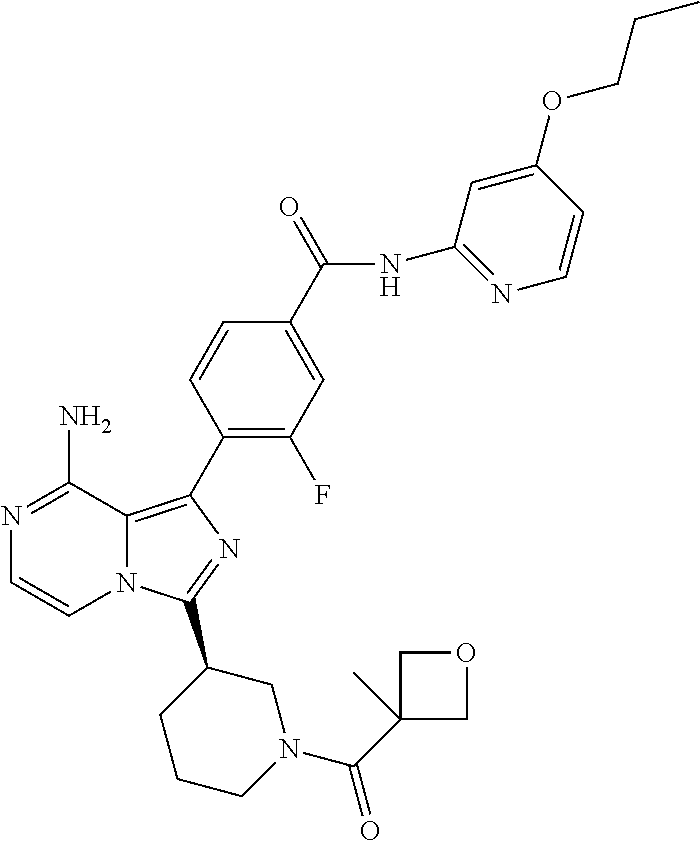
N12C(=C(C3=C(F)C=C(C(=O)NC4=NC=CC(OCCC)=C4)C=C3)N=C1C1CCCN(C(C3(C)COC3)=O)C1)C(N)=NC=C2
